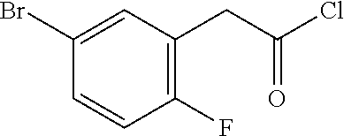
C1(Br)=CC(CC(=O)Cl)=C(F)C=C1
